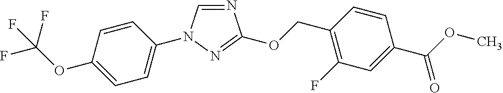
N1=CN(C2=CC=C(OC(F)(F)F)C=C2)N=C1OCC1=C(F)C=C(C(OC)=O)C=C1
